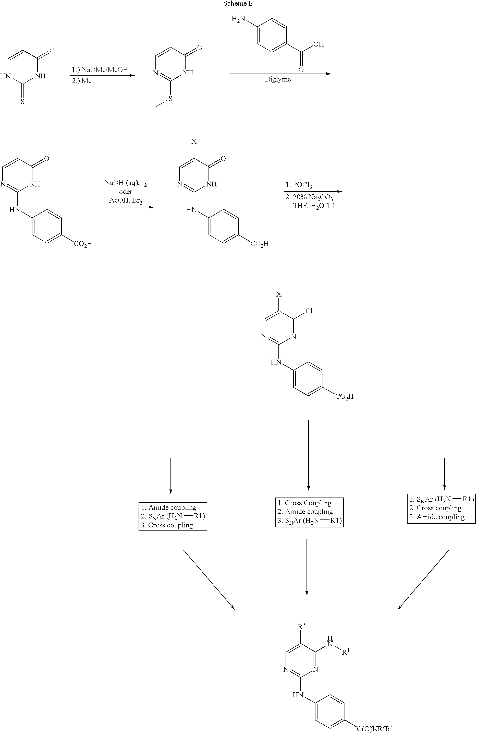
C1(N)=CC=C(C(O)=O)C=C1.C1=CNC(=S)NC1=O.C1=CN=C(SC)NC1=O.C1=CN=C(NC2=CC=C([CO2H])C=C2)NC1=O.C1([X])=CN=C(NC2=CC=C([CO2H])C=C2)NC1=O.[(H2N][R1)].[(H2N][R1)].[(H2N][R1)].C1([X])=CN=C(NC2=CC=C([CO2H])C=C2)NC1Cl.C1([R3])=CN=C(NC2=CC=C([C(O)NRyRz])C=C2)N=C1N[R1]
